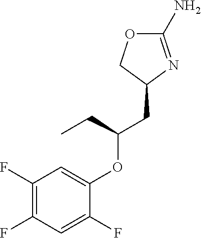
C1(N)=NC(CC(OC2=CC(F)=C(F)C=C2F)CC)CO1
